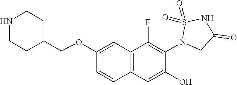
C12=C(C=C(O)C(N3CC(=O)NS3(=O)=O)=C1F)C=CC(OCC1CCNCC1)=C2
